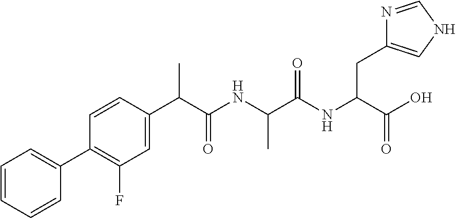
C1=CC=CC(C2=C(F)C=C(C(C(NC(C(NC(C(O)=O)CC3=CNC=N3)=O)C)=O)C)C=C2)=C1
